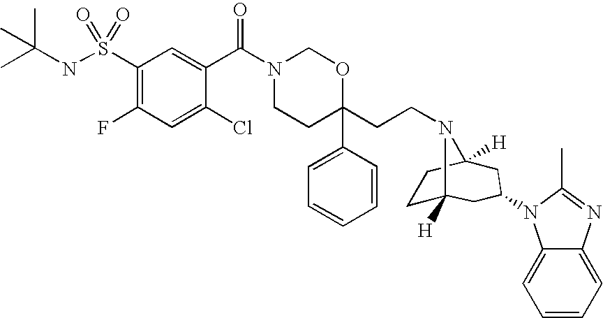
N1(C(C2=CC(S(NC(C)(C)C)(=O)=O)=C(F)C=C2Cl)=O)CCC(C2=CC=CC=C2)(CCN2C3([H])CCC2([H])CC(N2C4=CC=CC=C4N=C2C)C3)OC1
